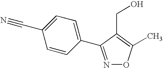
N1=C(C2=CC=C(C#N)C=C2)C(CO)=C(C)O1
